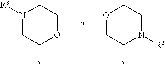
N1([R3])CC(*)OCC1.O1CC(*)N([R3])CC1
